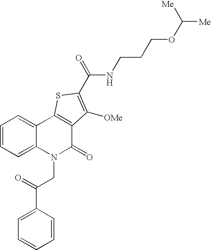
N(C(=O)C1=C([OMe])C2=C(C3=CC=CC=C3N(CC(=O)C3=CC=CC=C3)C2=O)S1)CCCOC([Me])[Me]
